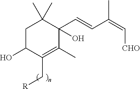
C1C(O)C(C[R])=C(C)C(C=CC(=C[CHO])C)(O)C1(C)C
